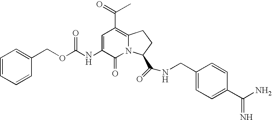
C1=C(NC(OCC2=CC=CC=C2)=O)C(=O)N2C(=C1C(=O)C)CCC2C(=O)NCC1=CC=C(C(N)=N)C=C1
